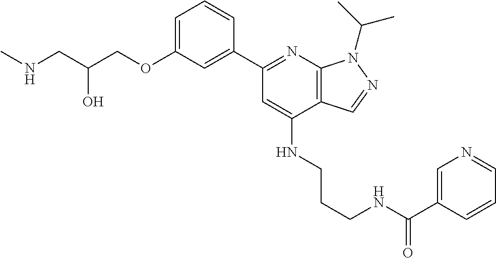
C(C(COC1=CC=CC(C2=NC3=C(C(NCCCNC(C4=CN=CC=C4)=O)=C2)C=NN3C(C)C)=C1)O)NC
